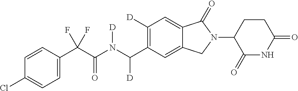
C1=CC(C(C(N(C(C2=C([D])C=C3C(=C2)CN(C2C(=O)NC(=O)CC2)C3=O)[D])[D])=O)(F)F)=CC=C1Cl
